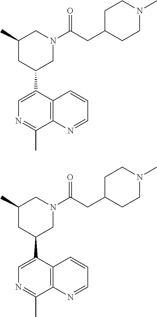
C12=C(C=CC=N1)C(C1CC(C)CN(C(CC3CCN(C)CC3)=O)C1)=CN=C2C.C12=C(C=CC=N1)C(C1CC(C)CN(C(CC3CCN(C)CC3)=O)C1)=CN=C2C
